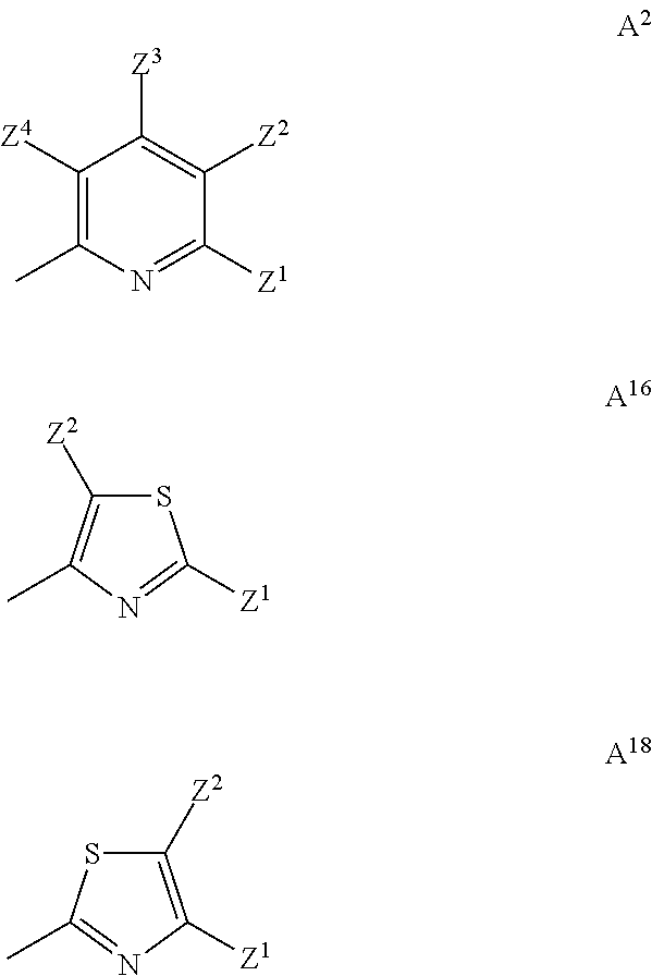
C1([Z4])=C(C)N=C([Z1])C([Z2])=C1[Z3].S1C([Z2])=C(C)N=C1[Z1].S1C([Z2])=C([Z1])N=C1C
